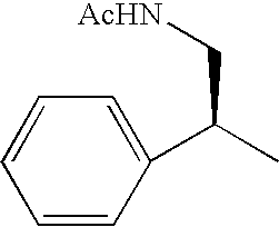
C1=CC(C(C)C[AcHN])=CC=C1
